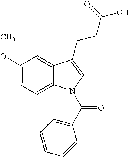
C12=CC(OC)=CC=C1N(C(C1=CC=CC=C1)=O)C=C2CCC(=O)O
